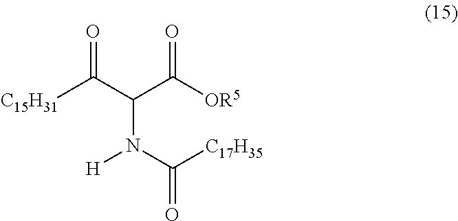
[C15H31]C(C(C([OR5])=O)N(C([C17H35])=O)[H])=O
